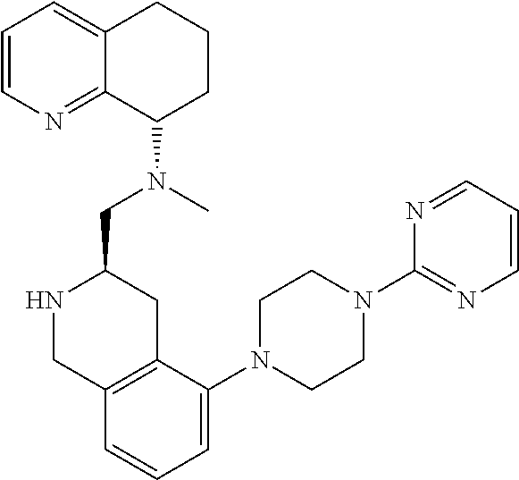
C1=CN=C2C(=C1)CCCC2N(C)CC1NCC2=C(C1)C(N1CCN(C3=NC=CC=N3)CC1)=CC=C2
